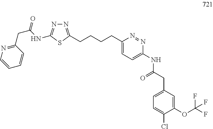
C1=CN=C(CC(NC2=NN=C(CCCCC3=CC=C(NC(CC4=CC=C(Cl)C(OC(F)(F)F)=C4)=O)N=N3)S2)=O)C=C1
